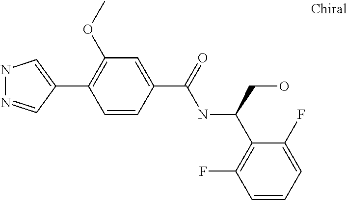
C1(C2=CNN=C2)=C(OC)C=C(C(NC(C2=C(F)C=CC=C2F)CO)=O)C=C1
